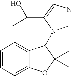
C1=CC=C2C(=C1)C(N1C=NC=C1C(O)(C)C)C(C)(C)O2
